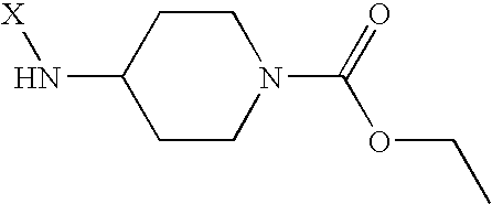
C1CN(C(=O)OCC)CCC1N[X]
